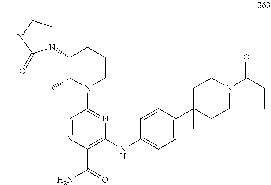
C1=NC(C(=O)N)=C(NC2=CC=C(C3(C)CCN(C(CC)=O)CC3)C=C2)N=C1N1CCCC(N2CCN(C)C2=O)C1C
